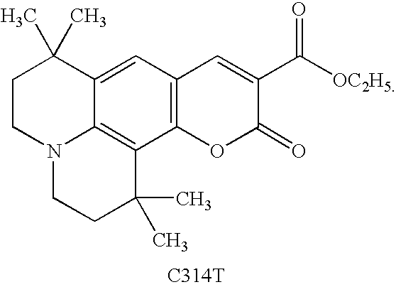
C1CN2C3=C(C(C)(C)CC2)C2=C(C=C3C1(C)C)C=C(C([OC2H5])=O)C(=O)O2.[C314T]
